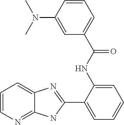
C1(NC(C2=CC=CC(N(C)C)=C2)=O)=CC=CC=C1C1=NC2=CC=CN=C2N1
